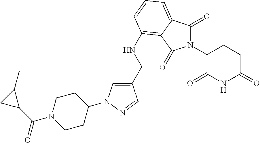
C1(CNC2=C3C(=CC=C2)C(=O)N(C2C(=O)NC(=O)CC2)C3=O)=CN(C2CCN(C(C3C(C)C3)=O)CC2)N=C1
